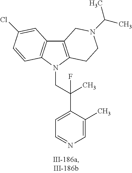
C12=C(N(CC(C3=CC=NC=C3C)(F)C)C3=C1C=C(Cl)C=C3)CCN(C(C)C)C2
